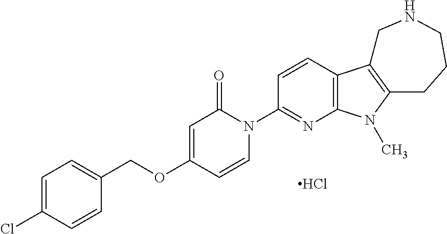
C1=C(Cl)C=CC(COC2=CC(=O)N(C3=NC4=C(C=C3)C3=C(N4C)CCCNC3)C=C2)=C1.Cl
